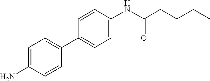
NC1=CC=C(C2=CC=C(NC(CCCC)=O)C=C2)C=C1
